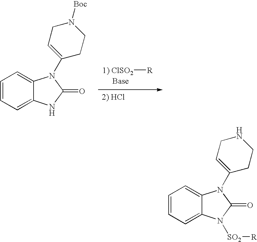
C12=CC=CC=C1N(C1=CCNCC1)C(=O)N2[SO2][R].C12=CC=CC=C1N(C1=CCN([Boc])CC1)C(=O)N2.[1) ClSO2][R]
